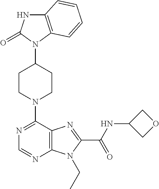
C12=C(C=CC=C1)N(C1CCN(C3=NC=NC4=C3N=C(C(NC3COC3)=O)N4CC)CC1)C(=O)N2
